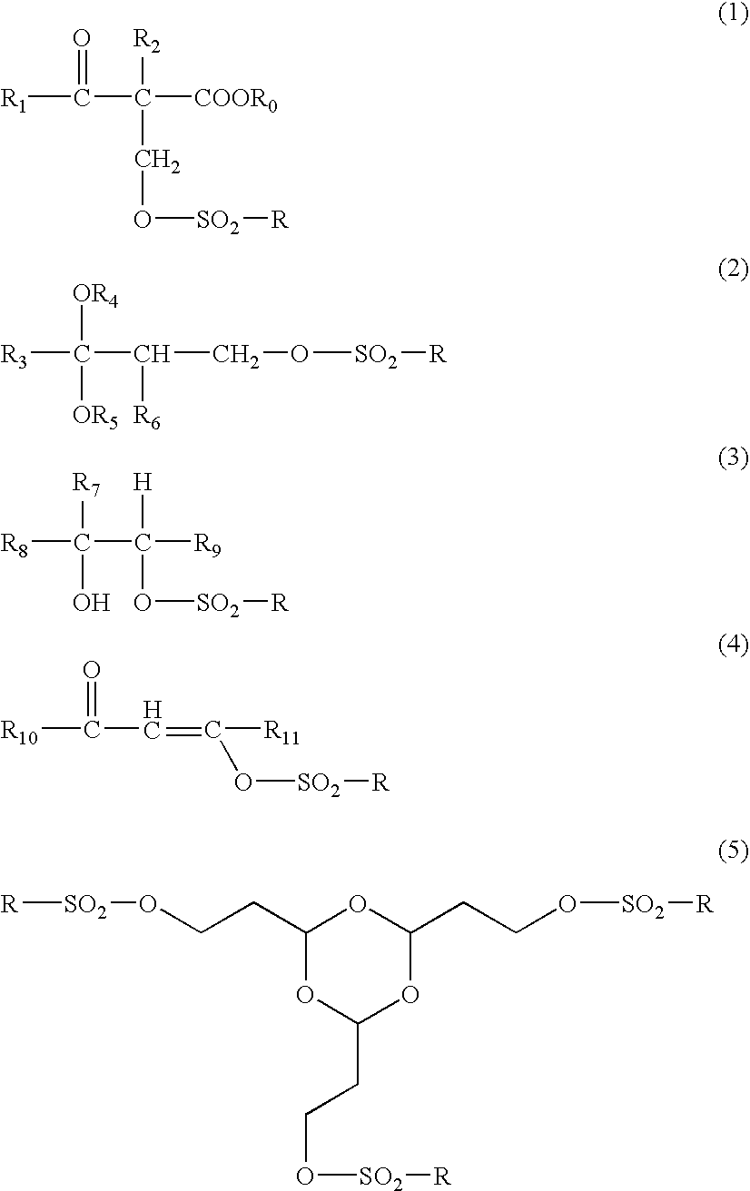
[R1]C(=O)C([R2])(CO[SO2][R])[COOR0].[R3]C([OR4])([OR5])C([R6])CO[SO2][R].[R8]C(C([R9])([H])O[SO2][R])([R7])O.[R10]C(=O)C=C(O[SO2][R])[R11].[R][SO2]OCCC1OC(CCO[SO2][R])OC(CCO[SO2][R])O1
